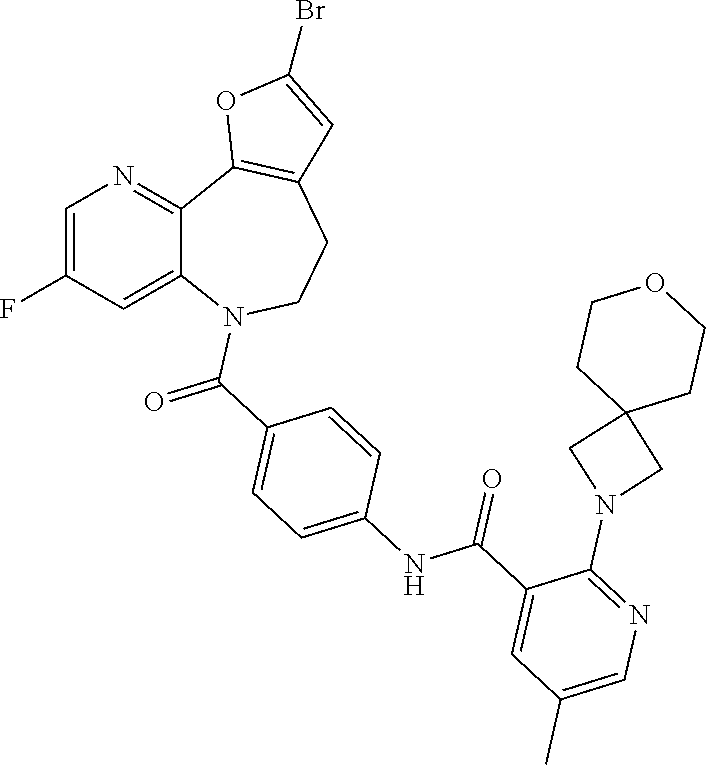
C1=C(F)C=C2C(=N1)C1=C(CCN2C(C2=CC=C(NC(C3=CC(C)=CN=C3N3CC4(C3)CCOCC4)=O)C=C2)=O)C=C(Br)O1
